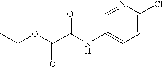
C1=C(Cl)N=CC(NC(C(=O)OCC)=O)=C1
